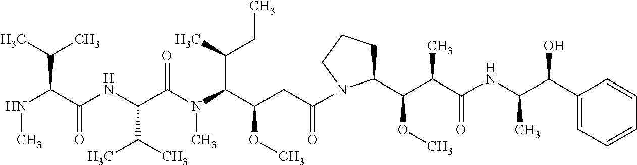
N(C)C(C(=O)NC(C(C)C)C(N(C)C(C(OC)CC(=O)N1C(C(C(C)C(=O)NC(C)C(C2=CC=CC=C2)O)OC)CCC1)C(C)CC)=O)C(C)C
